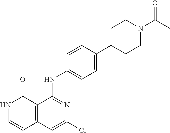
C1=CC(NC2=NC(Cl)=CC3=C2C(=O)NC=C3)=CC=C1C1CCN(C(C)=O)CC1
